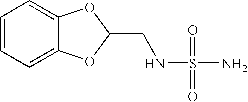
C1=CC=C2C(=C1)OC(CNS(=O)(=O)N)O2
